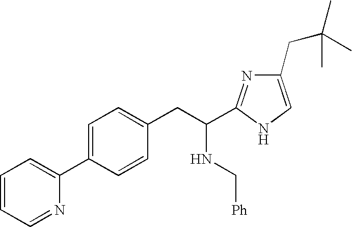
C1=CC=NC(C2=CC=C(CC(NC[Ph])C3=NC(CC(C)(C)C)=CN3)C=C2)=C1
